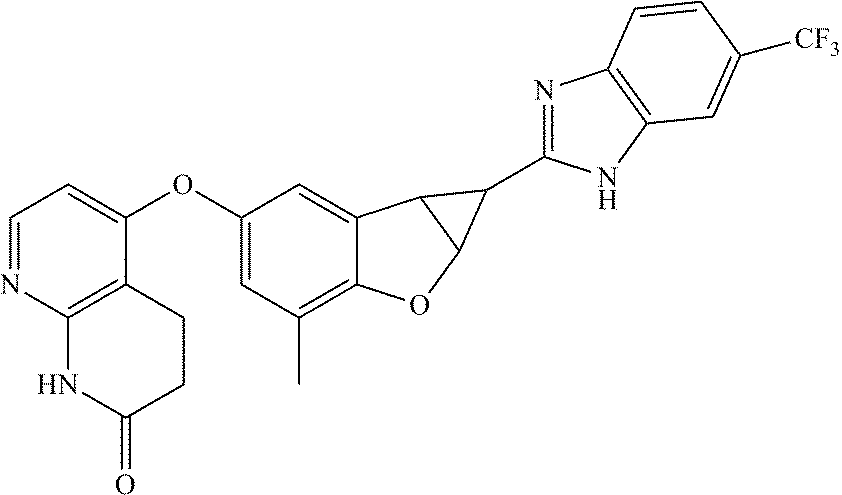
C12=C(C)C=C(OC3=CC=NC4=C3CCC(=O)N4)C=C1C1C(O2)C1C1=NC2=C(N1)C=C([CF3])C=C2
